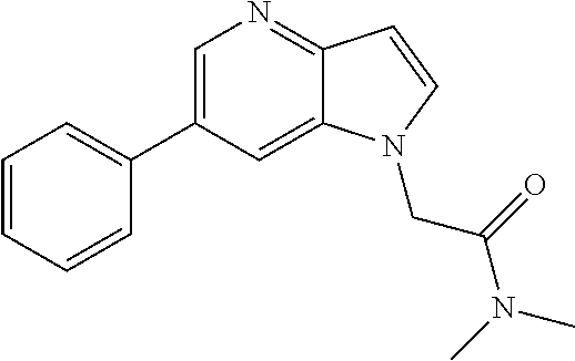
C1=C(C2=CC=CC=C2)C=C2C(=N1)C=CN2CC(N(C)C)=O
